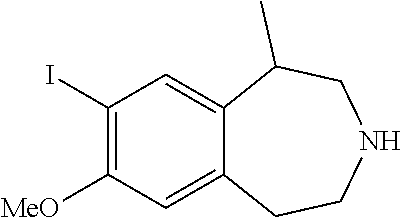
C1(I)=C([MeO])C=C2C(=C1)C(C)CNCC2
